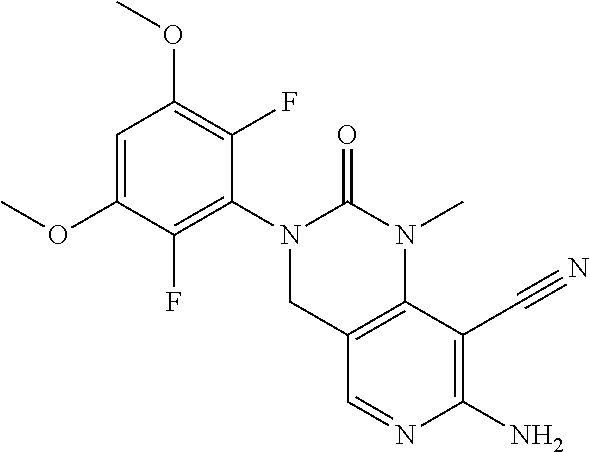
C1=C(OC)C(F)=C(N2CC3=C(N(C)C2=O)C(C#N)=C(N)N=C3)C(F)=C1OC
